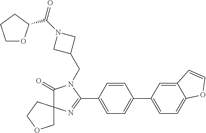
C1(=O)N(CC2CN(C(=O)C3OCCC3)C2)C(C2=CC=C(C3=CC=C4C(=C3)C=CO4)C=C2)=NC12COCC2
